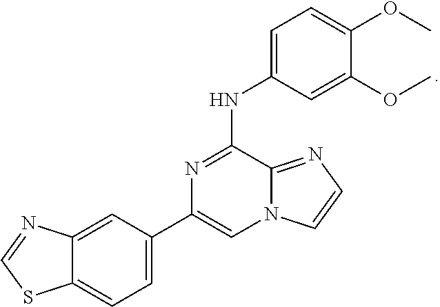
C1(C2=CC=C3C(=C2)N=CS3)=CN2C(=NC=C2)C(NC2=CC=C(OC)C(OC)=C2)=N1
